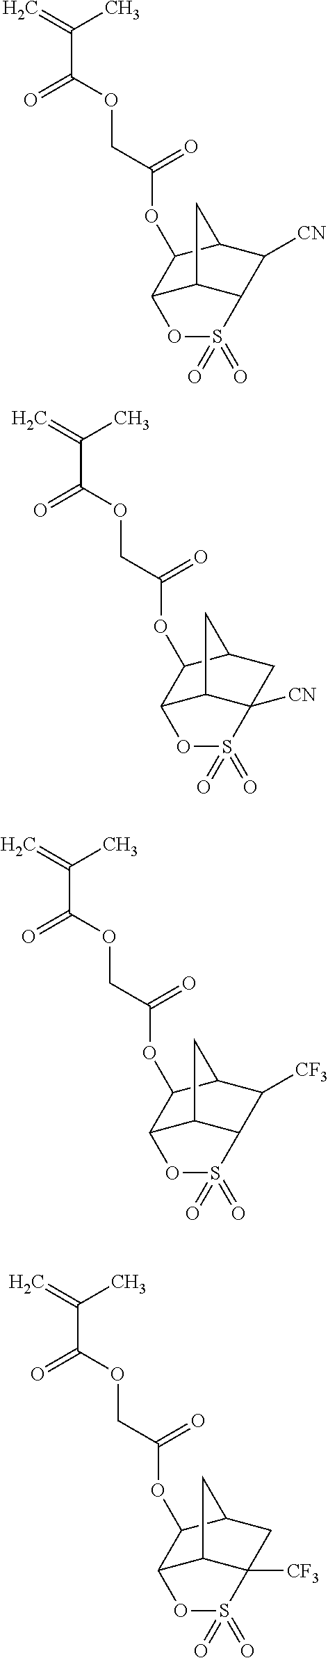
C12C(OC(COC(C(=C)C)=O)=O)C3CC([CF3])(S(=O)(=O)O1)C2C3.C12C(OC(COC(C(=C)C)=O)=O)C3C([CN])C(S(=O)(=O)O1)C2C3.C12C(OC(COC(C(=C)C)=O)=O)C3CC([CN])(S(=O)(=O)O1)C2C3.C12C(OC(COC(C(=C)C)=O)=O)C3C([CF3])C(S(=O)(=O)O1)C2C3
